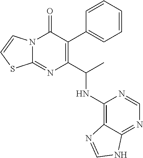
C1=CC=CC(C2=C(C(C)NC3=C4C(=NC=N3)NC=N4)N=C3N(C2=O)C=CS3)=C1
